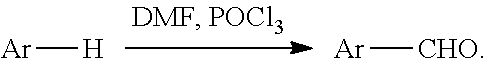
[Ar][H].[Ar][CHO]
